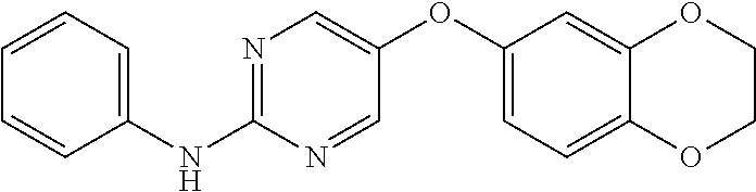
C1(NC2=NC=C(OC3=CC=C4C(=C3)OCCO4)C=N2)=CC=CC=C1
